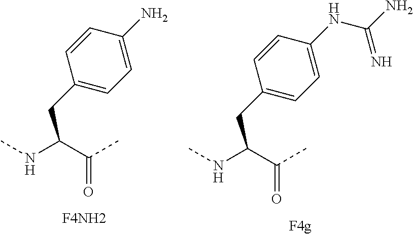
[F4NH2].C(NC)(C(=O)C)CC1=CC=C(N)C=C1.[F4g].C(NC)(C(=O)C)CC1=CC=C(NC(N)=N)C=C1
